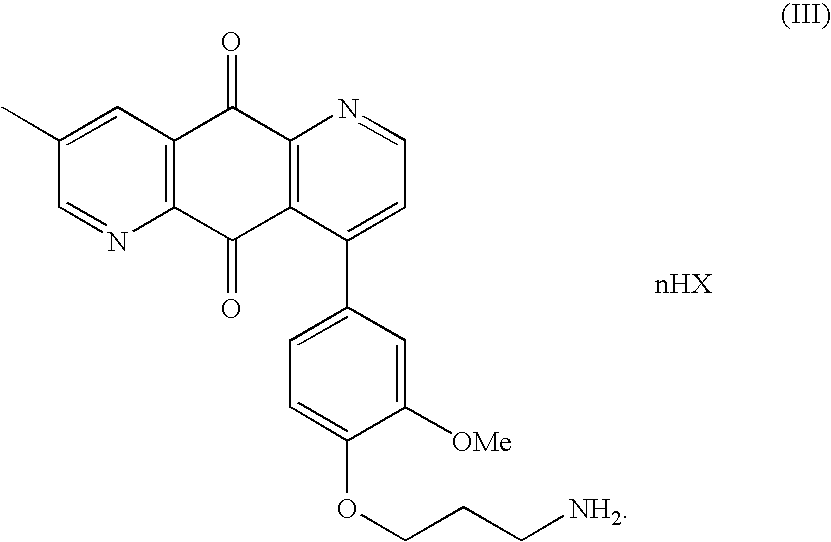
C1(C)=CC2=C(N=C1)C(=O)C1=C(C2=O)N=CC=C1C1=CC=C(OCCC[NH2])C([OMe])=C1
